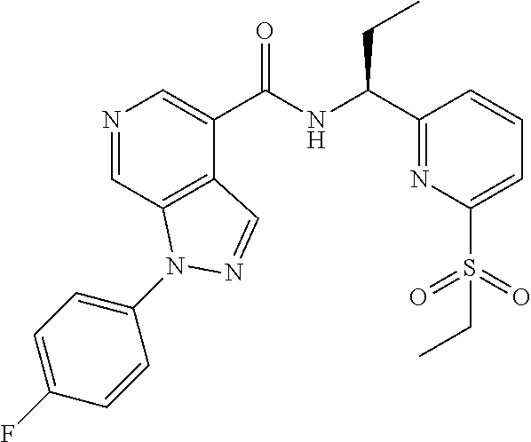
N1=CC2=C(C(C(NC(C3=NC(S(=O)(=O)CC)=CC=C3)CC)=O)=C1)C=NN2C1=CC=C(F)C=C1
